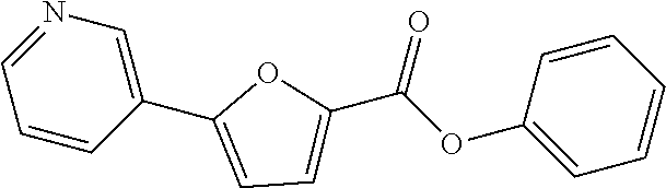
C1(C2=CC=C(C(OC3=CC=CC=C3)=O)O2)=CN=CC=C1
